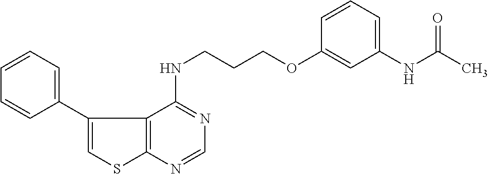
C12=C(N=CN=C1NCCCOC1=CC(NC(C)=O)=CC=C1)SC=C2C1=CC=CC=C1
